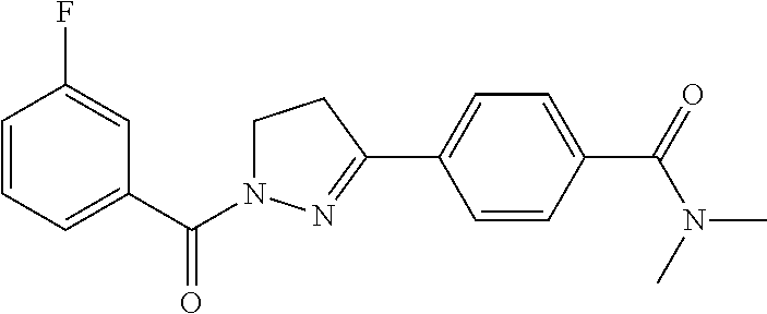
C1=CC=C(C(=O)N2CCC(C3=CC=C(C(=O)N(C)C)C=C3)=N2)C=C1F
